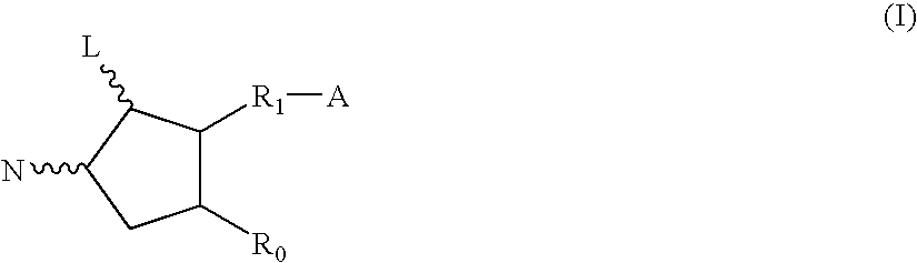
C1([R0])C([R1][A])C([L])C(N)C1
